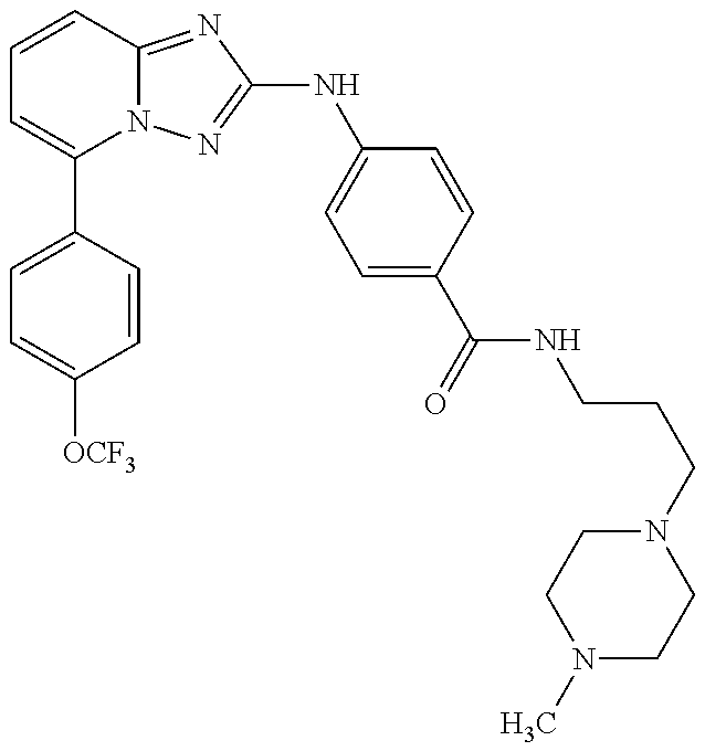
C1(C2=CC=C([OCF3])C=C2)=CC=CC2=NC(NC3=CC=C(C(=O)NCCCN4CCN(C)CC4)C=C3)=NN12
